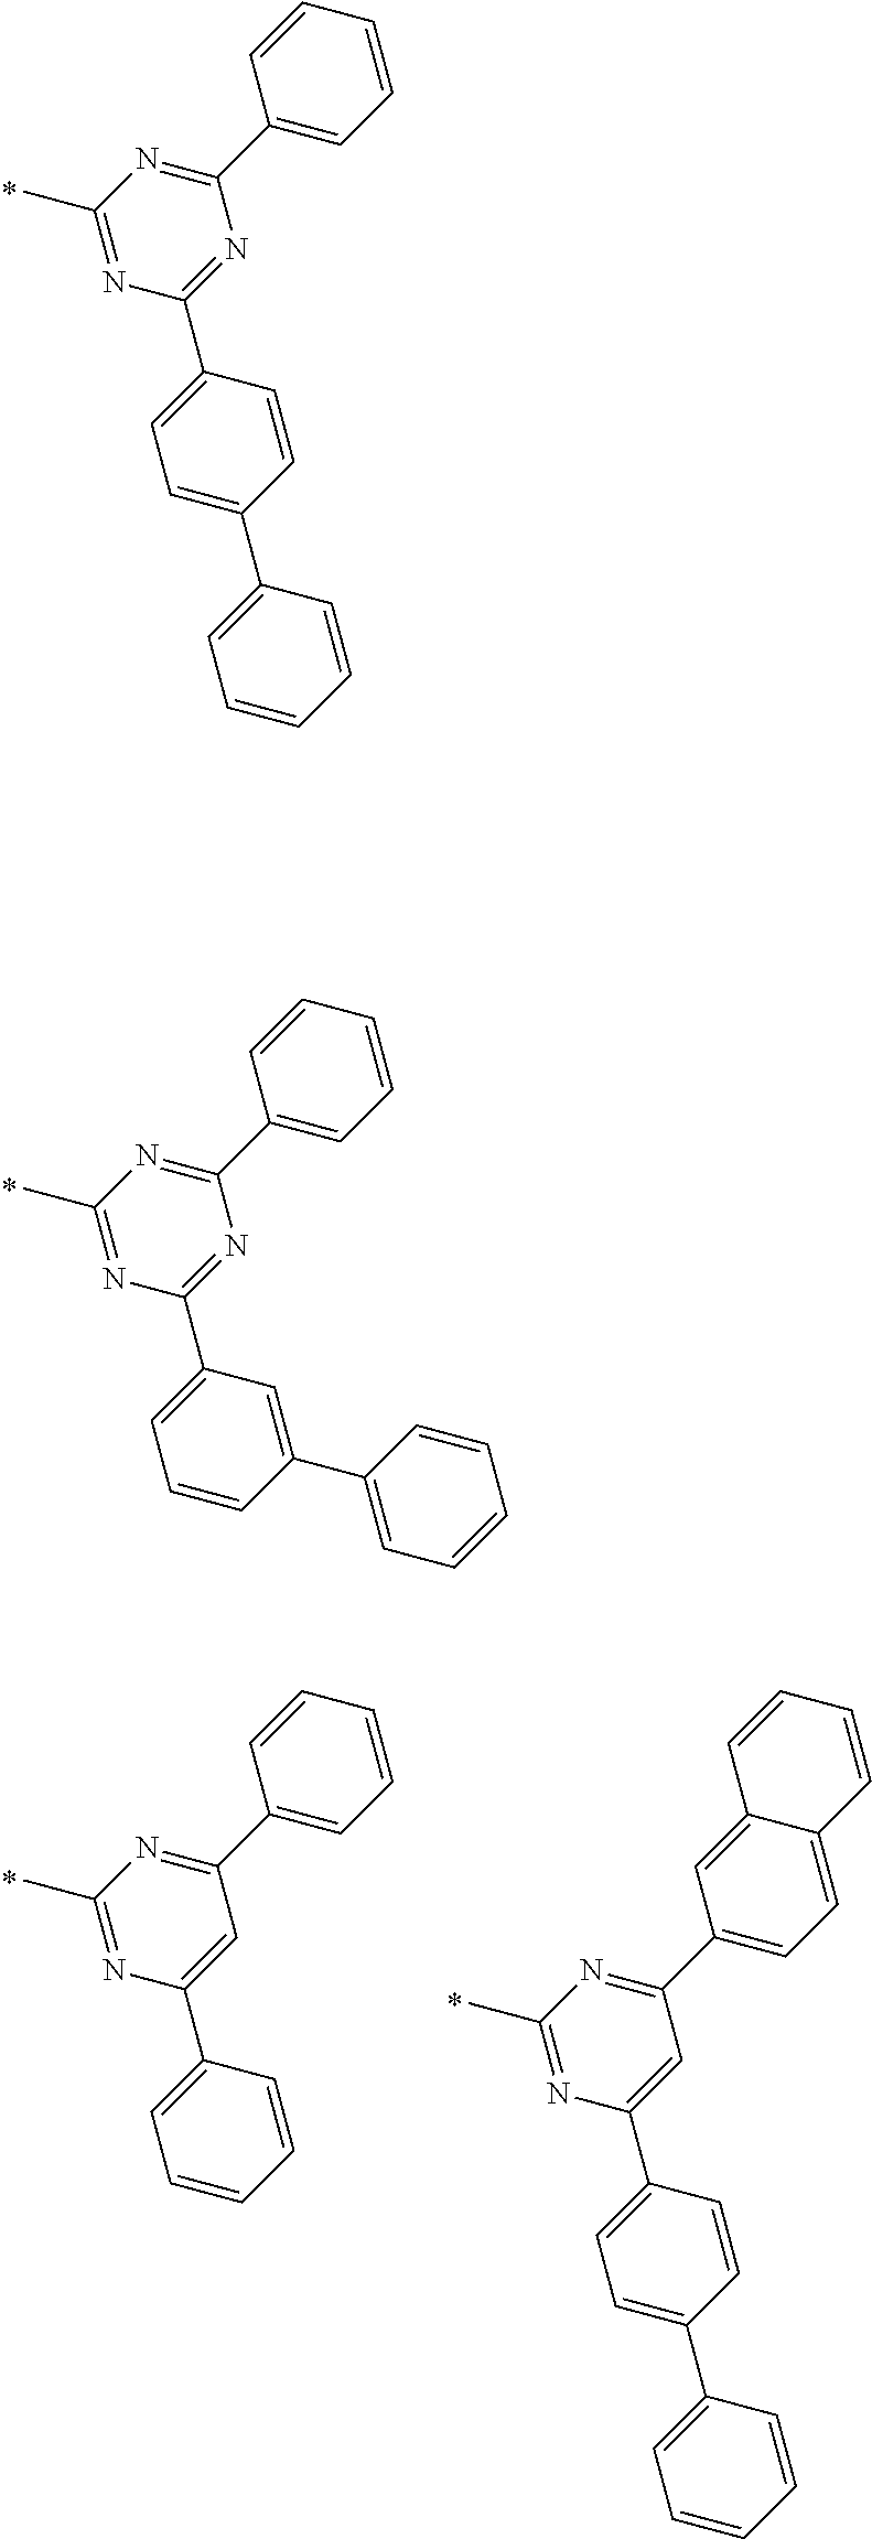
C1(C2=CC=CC=C2)=NC(C)=NC(C2=CC=C(C3=CC=CC=C3)C=C2)=N1.C1(C2=CC=CC=C2)=NC(C)=NC(C2=CC=CC(C3=CC=CC=C3)=C2)=N1.C1(C2=CC=CC=C2)=NC(C)=NC(C2=CC=CC=C2)=C1.C1(C2=CC=C3C(=C2)C=CC=C3)=NC(C)=NC(C2=CC=C(C3=CC=CC=C3)C=C2)=C1
